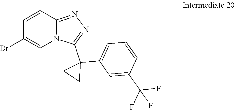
C1(Br)=CN2C(=NN=C2C2(C3=CC=CC(C(F)(F)F)=C3)CC2)C=C1
